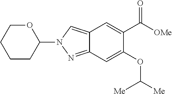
C12=NN(C3OCCCC3)C=C1C=C(C([OMe])=O)C(OC([Me])[Me])=C2
